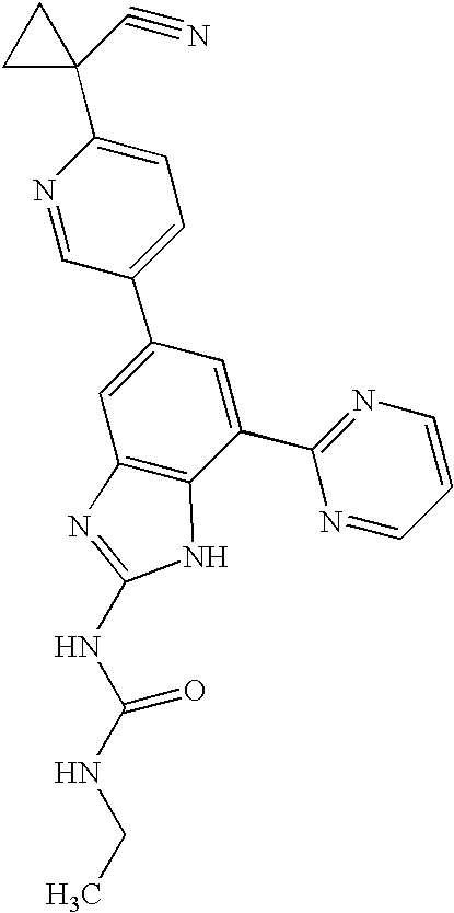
N1=CC(C2=CC3=C(C(C4=NC=CC=N4)=C2)NC(NC(NCC)=O)=N3)=CC=C1C1(C#N)CC1
